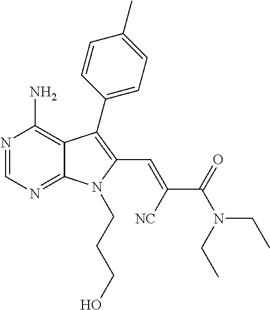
N1=CN=C2C(=C1N)C(C1=CC=C(C)C=C1)=C(C=C(C(N(CC)CC)=O)[NC])N2CCCO
